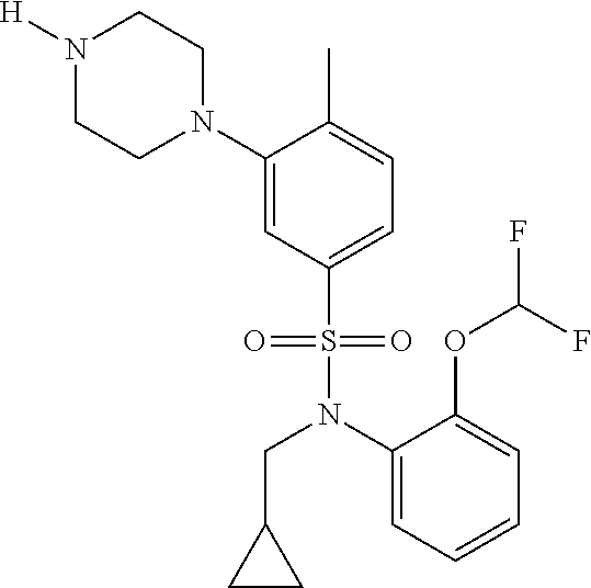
N1([H])CCN(C2=CC(S(N(CC3CC3)C3=CC=CC=C3OC(F)F)(=O)=O)=CC=C2C)CC1
